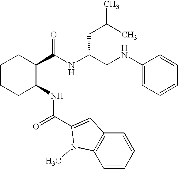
C1CCC(NC(=O)C2=CC3=C(C=CC=C3)N2C)C(C(NC(CNC2=CC=CC=C2)CC(C)C)=O)C1
